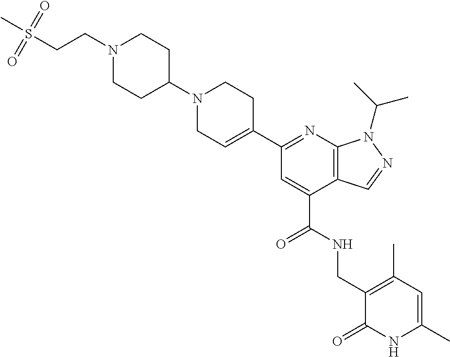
C1N(C2CCN(CCS(C)(=O)=O)CC2)CCC(C2=NC3=C(C(C(=O)NCC4=C(C)C=C(C)NC4=O)=C2)C=NN3C(C)C)=C1
